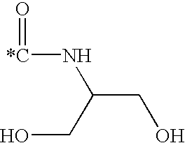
O=[*C]NC(CO)CO
